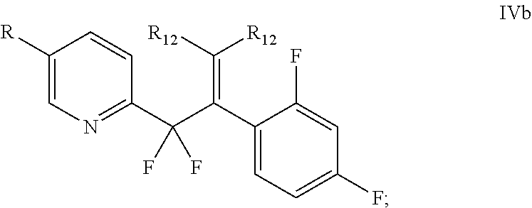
C1([R])=CN=C(C(C(C2=CC=C(F)C=C2F)=C([R12])[R12])(F)F)C=C1
